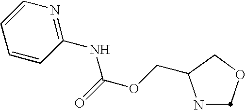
C1=CC(NC(=O)OCC2NCOC2)=NC=C1
